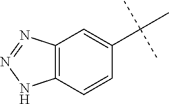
C12=C(N=NN1)C=C(C(C)(C)C)C=C2
